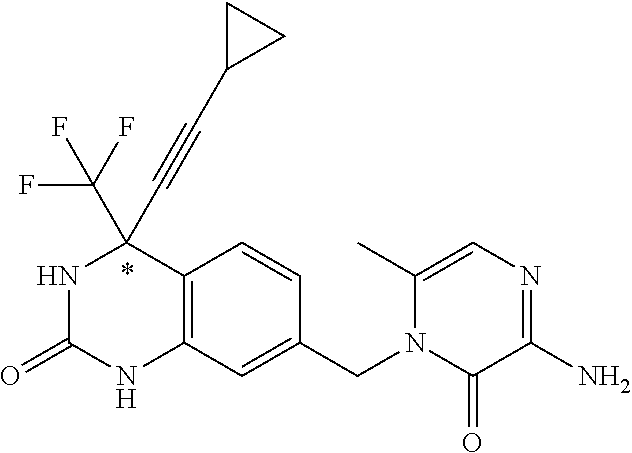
N1C(=O)NC2=C(C1(C#CC1CC1)C(F)(F)F)C=CC(CN1C(=O)C(N)=NC=C1C)=C2
